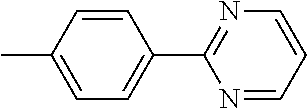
CC1=CC=C(C2=NC=CC=N2)C=C1
